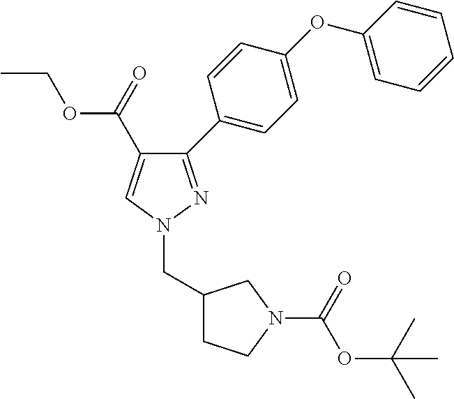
C(N1N=C(C2=CC=C(OC3=CC=CC=C3)C=C2)C(C(OCC)=O)=C1)C1CCN(C(OC(C)(C)C)=O)C1
